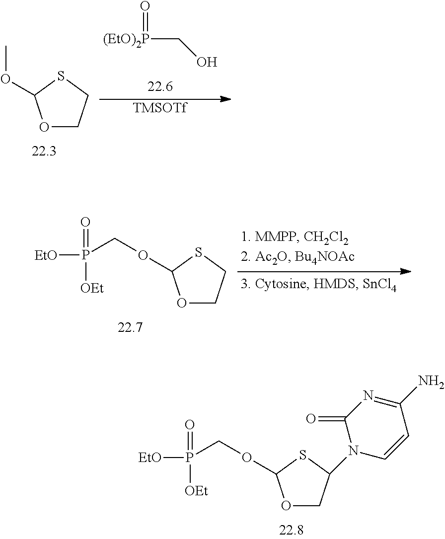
O1CC(N2C=CC(N)=NC2=O)SC1OCP([EtO])(=O)[OEt].O1CCSC1OC.[(EtO)2P](CO)=O.[TMSOTf].O1CCSC1OCP([EtO])(=O)[OEt]
